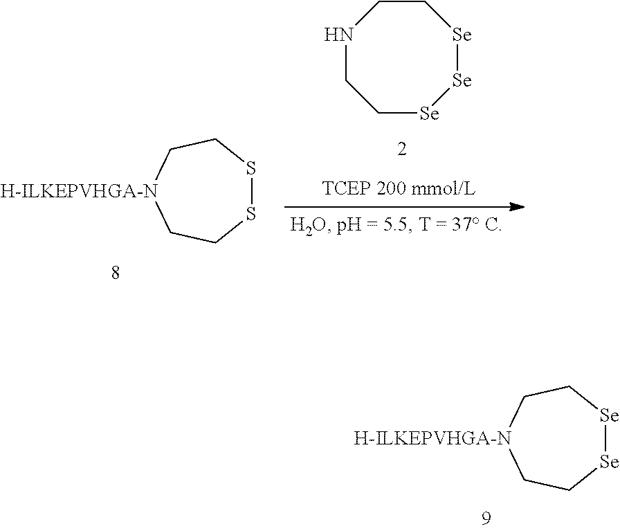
S1SCC[H-ILKEPVHGA-N]CC1.N1CC[Se][Se][Se]CC1.[Se]1[Se]CC[H-ILKEPVHGA-N]CC1
